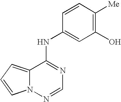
C12=CC=CN1N=CN=C2NC1=CC(O)=C([Me])C=C1
